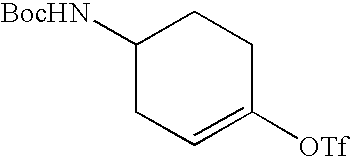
C1([BocHN])CC=C([OTf])CC1
